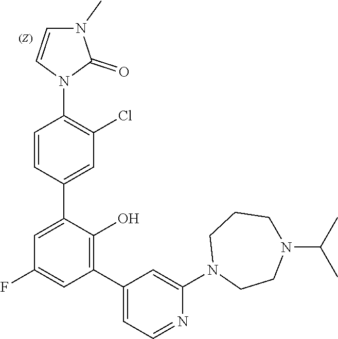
C1=CN(C2=C(Cl)C=C(C3=CC(F)=CC(C4=CC=NC(N5CCN(C(C)C)CCC5)=C4)=C3O)C=C2)C(=O)N1C
